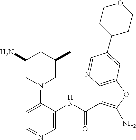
C1=C(N2CC(C)CC(N)C2)C(NC(C2=C(N)OC3=C2N=CC(C2CCOCC2)=C3)=O)=CN=C1
